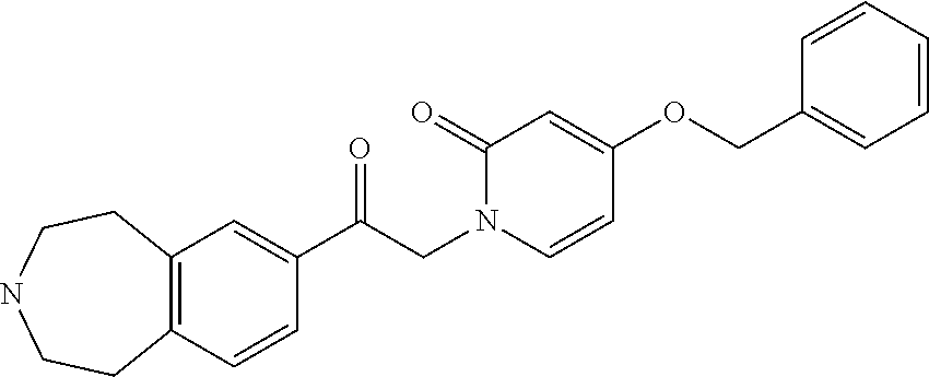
C12=C(C=C(C(CN3C=CC(OCC4=CC=CC=C4)=CC3=O)=O)C=C1)CCNCC2
